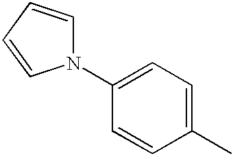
C1(C)=CC=C(N2C=CC=C2)C=C1
